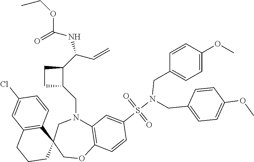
C12=C(OCC3(CN1CC1C(C(NC(=O)OCC)C=C)CC1)C1=C(CCC3)C=C(Cl)C=C1)C=CC(S(N(CC1=CC=C(OC)C=C1)CC1=CC=C(OC)C=C1)(=O)=O)=C2
